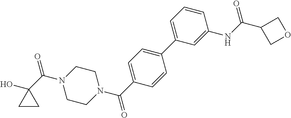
N1(C(C2(O)CC2)=O)CCN(C(C2=CC=C(C3=CC=CC(NC(C4COC4)=O)=C3)C=C2)=O)CC1
